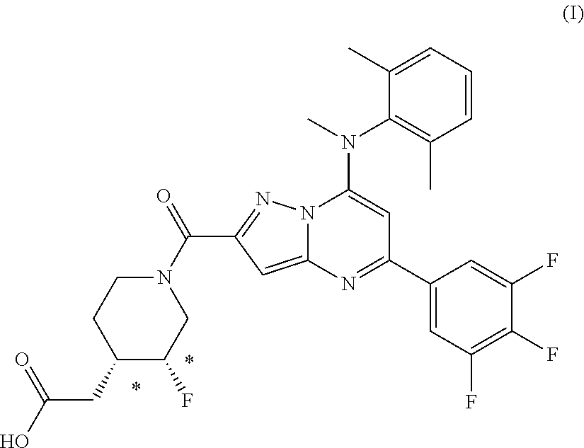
C1(C2=NC3=CC(C(N4CCC(CC(O)=O)C(F)C4)=O)=NN3C(N(C3=C(C)C=CC=C3C)C)=C2)=CC(F)=C(F)C(F)=C1
